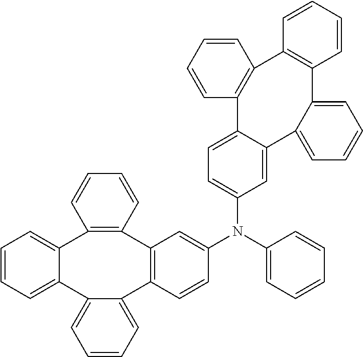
C1=CC=C2C(=C1)C1=C(C=CC=C1)C1=C(C3=CC=CC=C23)C=CC(N(C2=CC=C3C(=C2)C2=CC=CC=C2C2=C(C4=C3C=CC=C4)C=CC=C2)C2=CC=CC=C2)=C1
